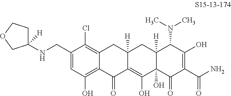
N(CC1=CC(O)=C2C(=C1Cl)CC1([H])C(=C(O)C3(O)C([H])(C1)C(N(C)C)C(O)=C(C(N)=O)C3=O)C2=O)C1([H])CCOC1
